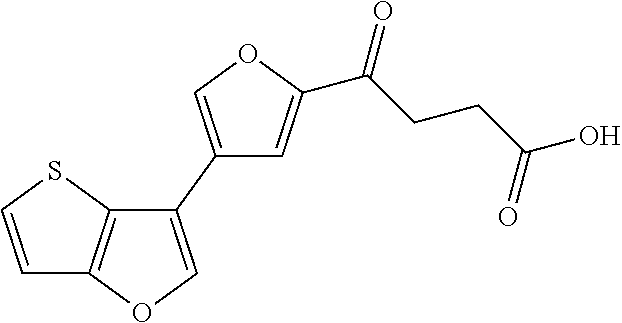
C1=CSC2=C1OC=C2C1=COC(C(CCC(O)=O)=O)=C1
